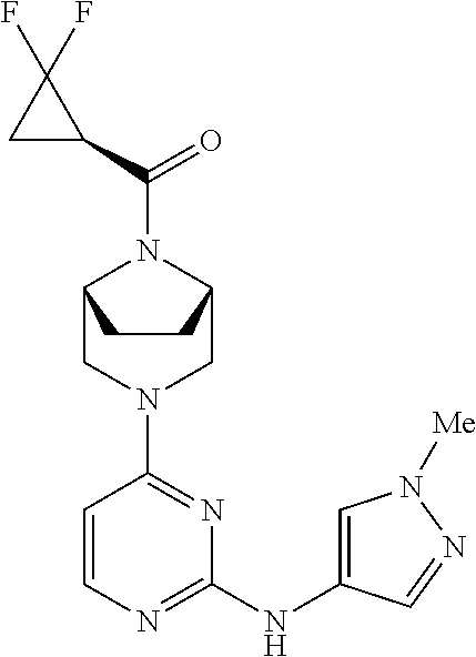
C1=CN=C(NC2=CN([Me])N=C2)N=C1N1CC2N(C(C3C(F)(F)C3)=O)C(C1)CC2
